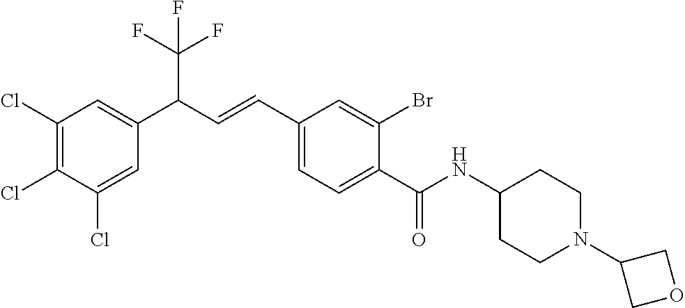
C1(C(=O)NC2CCN(C3COC3)CC2)=CC=C(C=CC(C2=CC(Cl)=C(Cl)C(Cl)=C2)C(F)(F)F)C=C1Br
